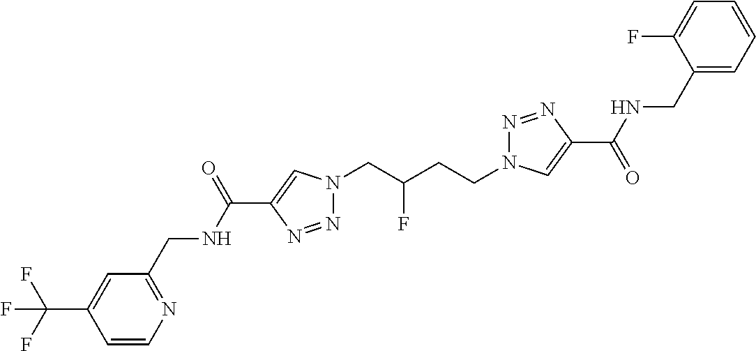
C1(C(NCC2=NC=CC(C(F)(F)F)=C2)=O)=CN(CC(CCN2N=NC(C(=O)NCC3=CC=CC=C3F)=C2)F)N=N1
